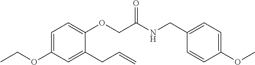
C1=C(OCC)C=C(CC=C)C(OCC(=O)NCC2=CC=C(OC)C=C2)=C1
